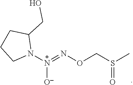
[N+](=NOCS(C)=O)(N1C(CO)CCC1)[O-]
